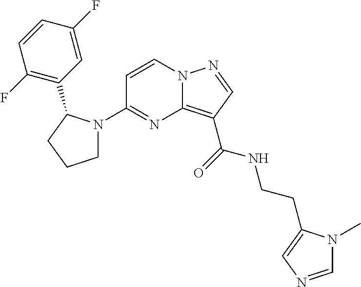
C12=C(C(=O)NCCC3=CN=CN3C)C=NN1C=CC(N1CCCC1C1=C(F)C=CC(F)=C1)=N2
